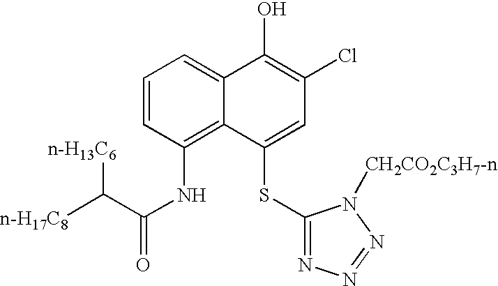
C1=CC(NC(=O)C([n-H17C8])[n-H13C6])=C2C(=C1)C(O)=C(Cl)C=C2SC1=NN=NN1[CH2CO2C3H7-n]
